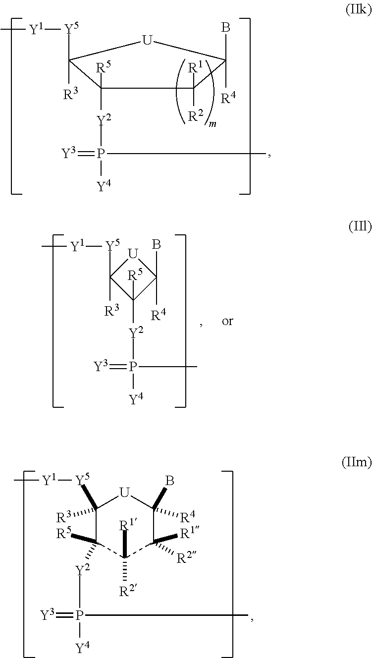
C1([Y2]P([Y4])(C)=[Y3])([R5])C([R3])([Y5][Y1]C)[U]C([R4])(B)C1([R2])[R1].[R4]C1(B)[U]C([R3])([Y5][Y1]C)C1([R5])[Y2]P([Y4])(=[Y3])C.C1([Y5][Y1]C)([R3])C([R5])([Y2]P(=[Y3])([Y4])C)C([R2])([R1])C([R1])([R2])C(B)([R4])[U]1
